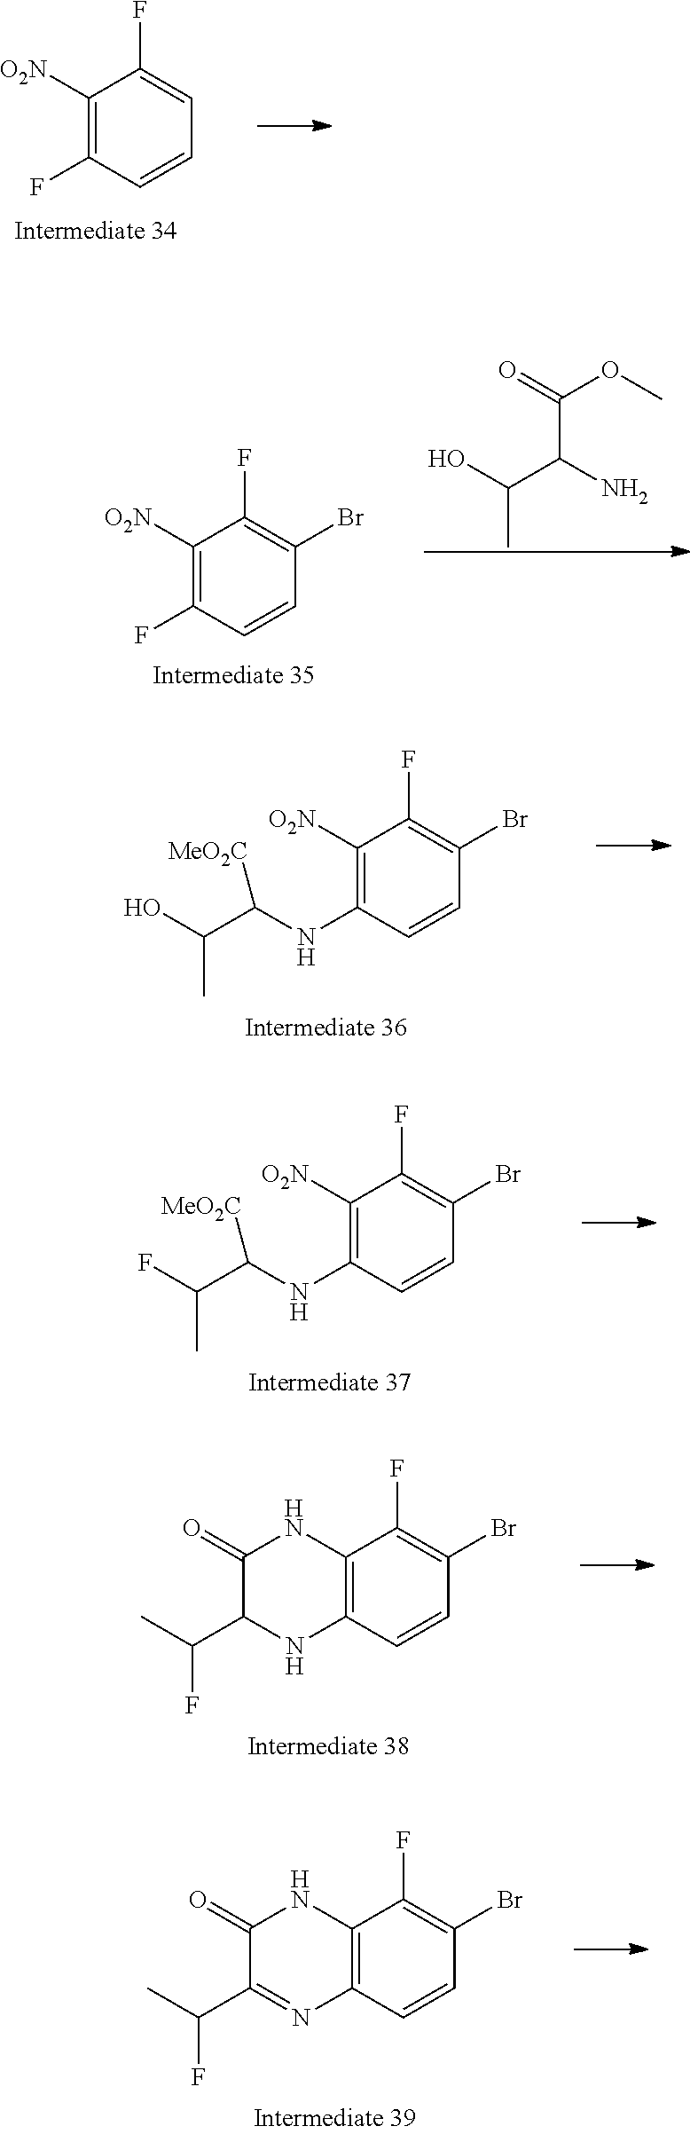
C1([O2N])=C(F)C=CC=C1F.C1(F)=C(Br)C=CC(F)=C1[O2N].CC(O)C(N)C(=O)OC.C1([O2N])=C(NC([MeO2C])C(C)O)C=CC(Br)=C1F.C1([O2N])=C(NC([MeO2C])C(C)F)C=CC(Br)=C1F.C12=C(C(F)=C(Br)C=C1)NC(=O)C(C(C)F)N2.C12=C(C(F)=C(Br)C=C1)NC(=O)C(C(C)F)=N2
